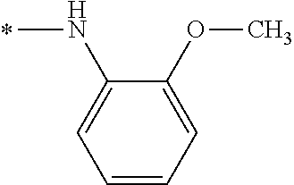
N(C)C1=CC=CC=C1OC
